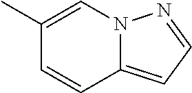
C1(C)=CN2C(=CC=N2)C=C1
